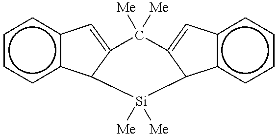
c1ccc2c(c1)C=C1C2[Si]([Me])([Me])C2c3ccccc3C=C2C1([Me])[Me]
